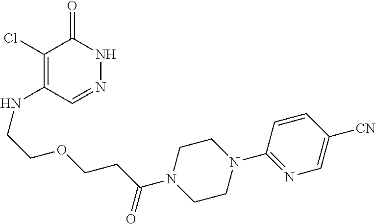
C1(Cl)=C(NCCOCCC(N2CCN(C3=NC=C([CN])C=C3)CC2)=O)C=NNC1=O
